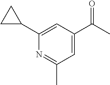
C1=C(C(C)=O)C=C(C2CC2)N=C1C
